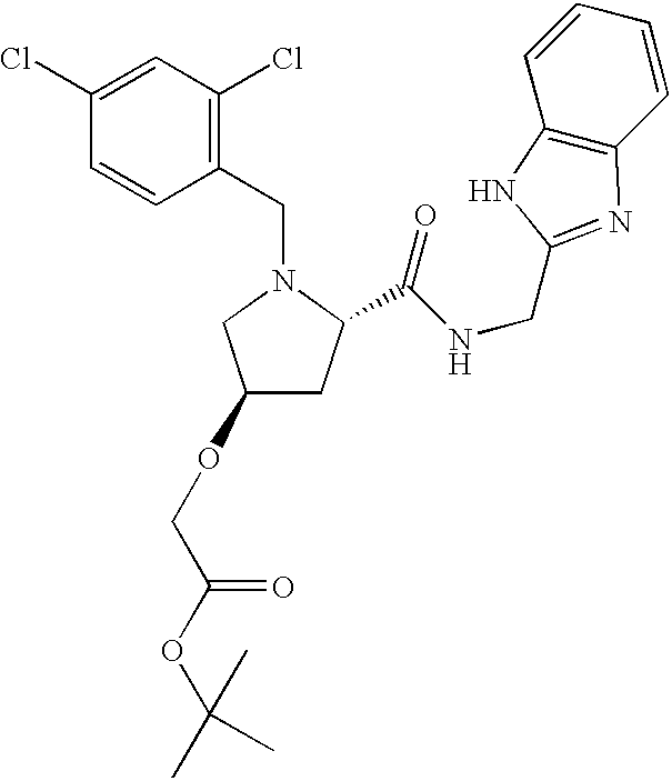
C1(CN2CC(OCC(OC(C)(C)C)=O)CC2C(NCC2=NC3=C(C=CC=C3)N2)=O)=C(Cl)C=C(Cl)C=C1
